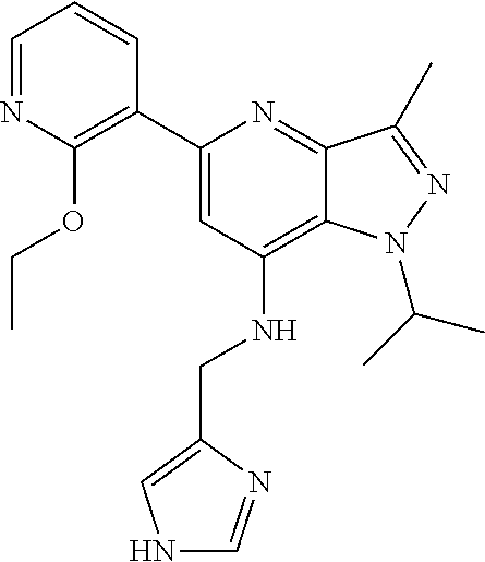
C1=NC(OCC)=C(C2=CC(NCC3=CNC=N3)=C3C(=N2)C(C)=NN3C(C)C)C=C1
